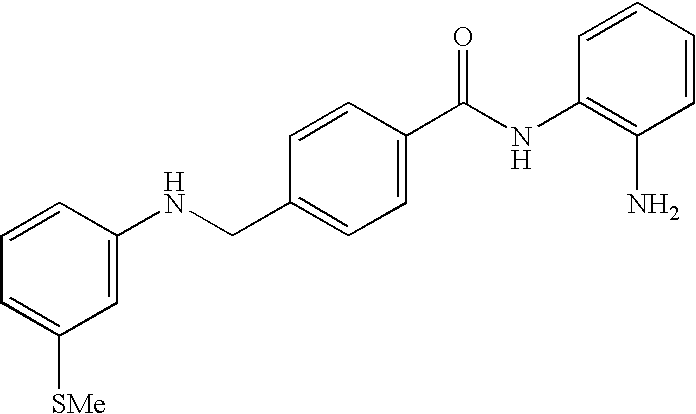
N(CC1=CC=C(C(NC2=C(N)C=CC=C2)=O)C=C1)C1=CC([SMe])=CC=C1
